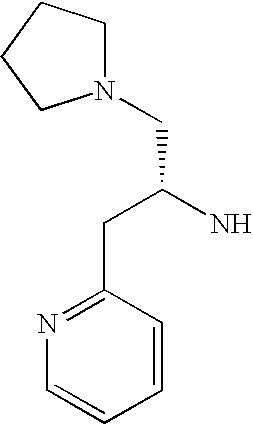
N1(CC(N)CC2=NC=CC=C2)CCCC1
